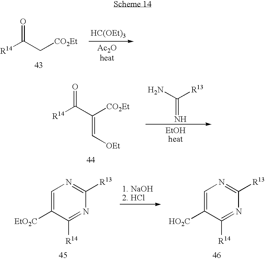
[R14]C(C[CO2Et])=O.[HC(OEt)3].[R14]C(C([CO2Et])=C[OEt])=O.NC([R13])=N.C1=C([EtO2C])C([R14])=NC([R13])=N1.C1=C([HO2C])C([R14])=NC([R13])=N1
